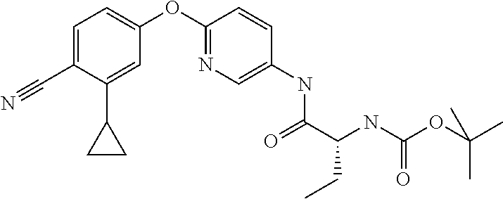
C1=C(C#N)C(C2CC2)=CC(OC2=NC=C(NC(C(NC(OC(C)(C)C)=O)CC)=O)C=C2)=C1
